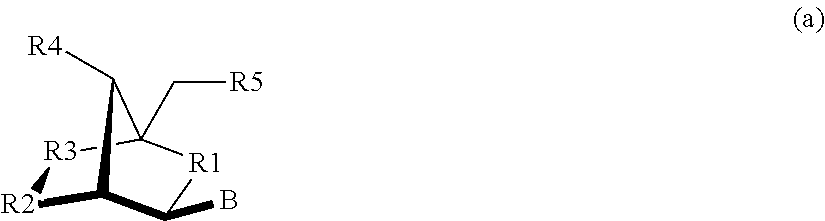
[R2]1C2C(B)[R1]C(C[R5])([R3]1)C2[R4]
